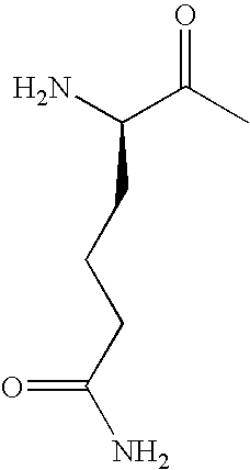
O=C(C)C(N)CCCC(N)=O
